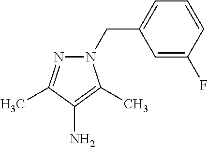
N1(CC2=CC=CC(F)=C2)N=C(C)C(N)=C1C
